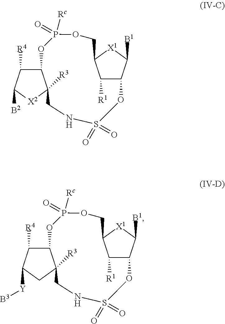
C1([R1])C2OS(=O)(=O)NCC3([R3])C(OP(=O)([Rc])OCC1[X1]C2[B1])C([R4])C([B2])[X2]3.C1([R1])C2OS(=O)(=O)NCC3([R3])C(OP(=O)([Rc])OCC1[X1]C2[B1])C([R4])C([Y][B3])C3
